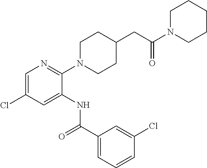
C1=C(Cl)C=C(NC(C2=CC=CC(Cl)=C2)=O)C(N2CCC(CC(=O)N3CCCCC3)CC2)=N1
